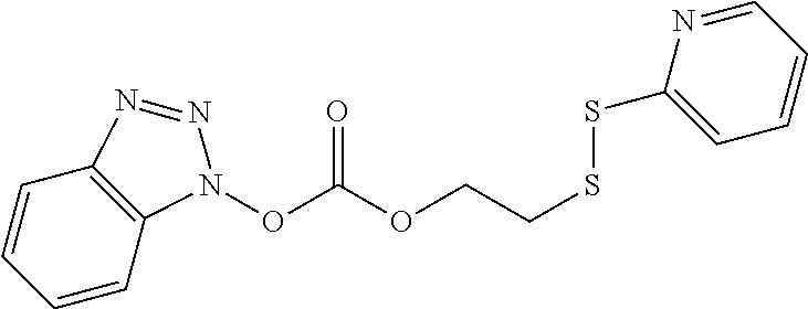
C1=CC2=C(C=C1)N(OC(OCCSSC1=CC=CC=N1)=O)N=N2
